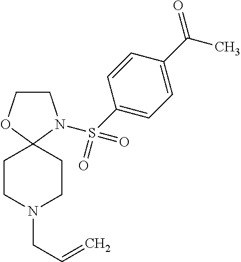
C1CN(S(C2=CC=C(C(=O)C)C=C2)(=O)=O)C2(O1)CCN(CC=C)CC2
